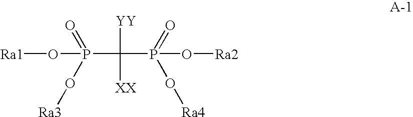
P(C(P(=O)(O[Ra2])O[Ra4])([YY])[XX])(O[Ra3])(=O)O[Ra1]
